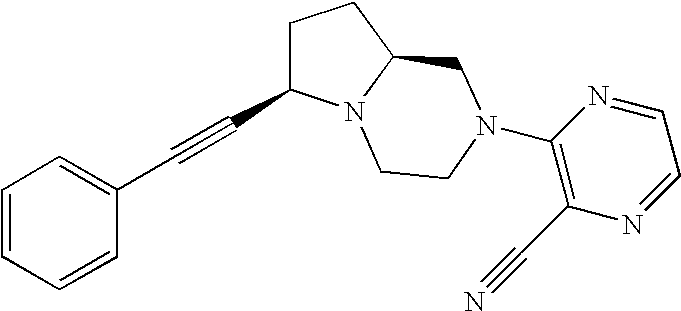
C1=CC=CC(C#CC2CCC3N2CCN(C2=C(C#N)N=CC=N2)C3)=C1
